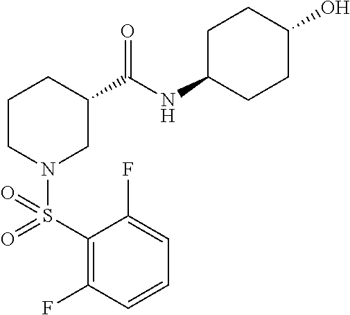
C1(S(=O)(N2CC(C(NC3CCC(O)CC3)=O)CCC2)=O)=C(F)C=CC=C1F
